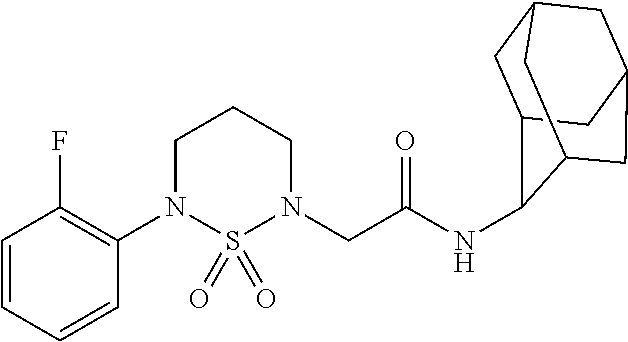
C1(F)=C(N2CCCN(CC(=O)NC3C4CC5CC(CC3C5)C4)S2(=O)=O)C=CC=C1
